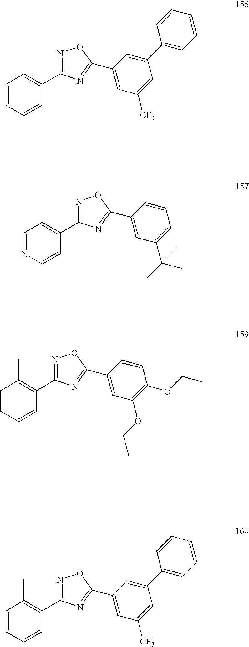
C1=CC=CC(C2=NOC(C3=CC([CF3])=CC(C4=CC=CC=C4)=C3)=N2)=C1.C1=NC=CC(C2=NOC(C3=CC(C(C)(C)C)=CC=C3)=N2)=C1.C1=CC=CC(C2=NOC(C3=CC(OCC)=C(OCC)C=C3)=N2)=C1C.C1=CC=CC(C2=NOC(C3=CC([CF3])=CC(C4=CC=CC=C4)=C3)=N2)=C1C
